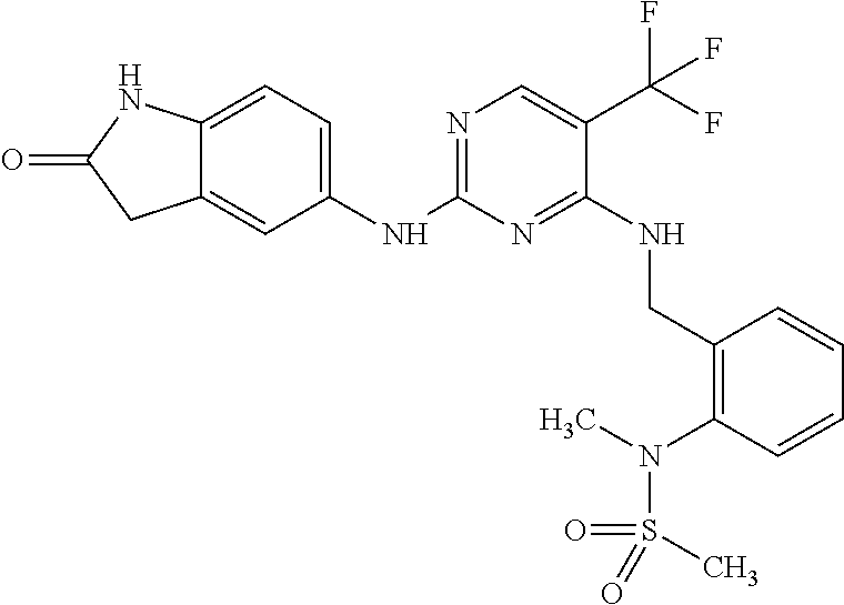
C1(NC2=NC=C(C(F)(F)F)C(NCC3=C(N(C)S(=O)(=O)C)C=CC=C3)=N2)=CC=C2C(=C1)CC(=O)N2
